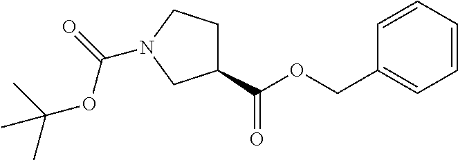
O(C(=O)C1CCN(C(OC(C)(C)C)=O)C1)CC1=CC=CC=C1
